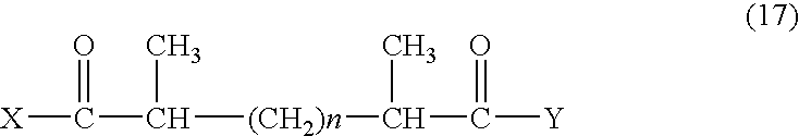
O=C([X])C([(CH2)n]C(C([Y])=O)C)C
